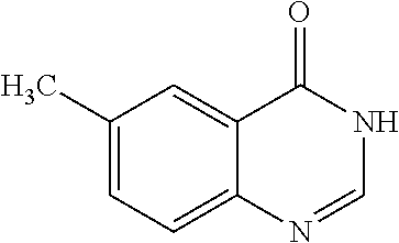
C1=C(C)C=C2C(=O)NC=NC2=C1
